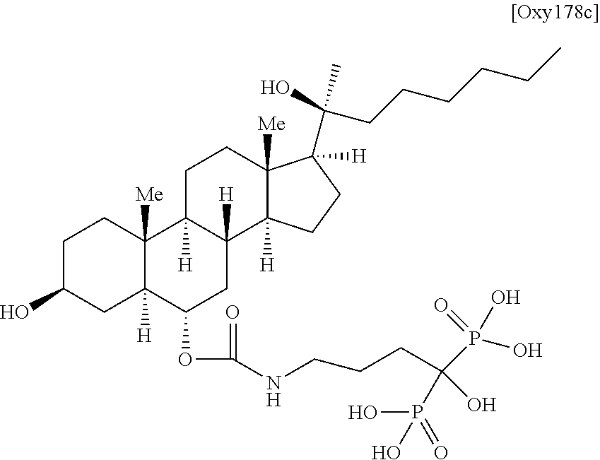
C1C(O)CC2([H])C([Me])(C1)C1([H])C([H])(CC2OC(NCCCC(P(O)(O)=O)(P(=O)(O)O)O)=O)C2([H])C([Me])(CC1)C(C(O)(C)CCCCCC)([H])CC2
